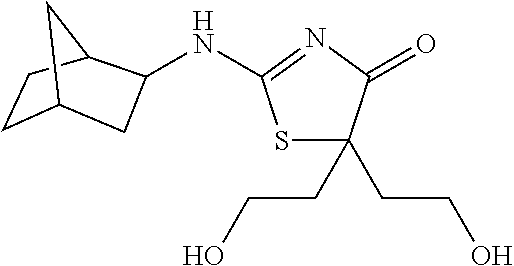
N(C1CC2CCC1C2)C1=NC(=O)C(CCO)(CCO)S1
